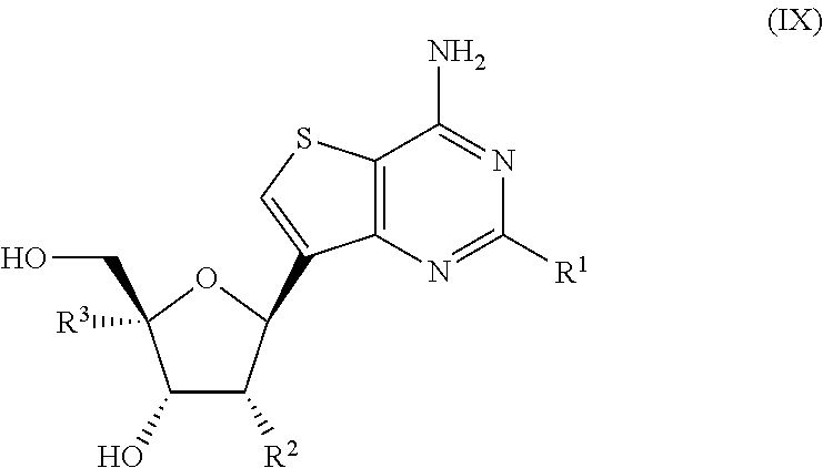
C1(O)C([R2])C(C2=CSC3=C2N=C([R1])N=C3N)OC1(CO)[R3]
